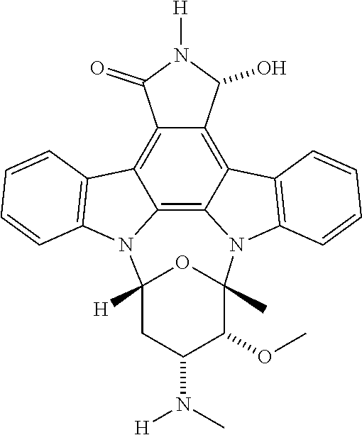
C12=C3C4=C5C(=C1C(=O)N([H])C2O)C1=C(C=CC=C1)N5C1([H])CC(N(C)[H])C(OC)C(C)(O1)N4C1=C3C=CC=C1
